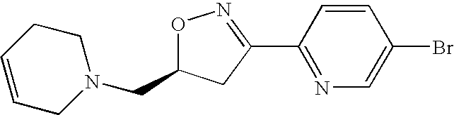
O1C(CN2CCC=CC2)CC(C2=NC=C(Br)C=C2)=N1
